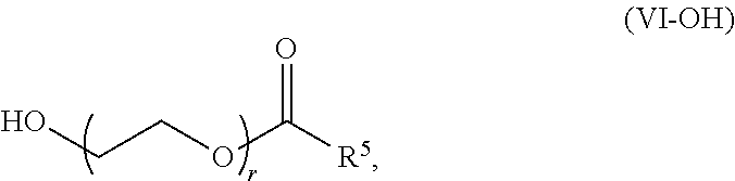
C(OCCO)(=O)[R5]
